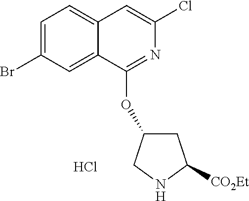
C1=C(Br)C=C2C(=C1)C=C(Cl)N=C2OC1CC([CO2Et])NC1.Cl
